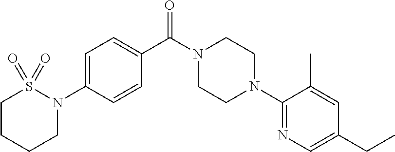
C1=C(N2S(=O)(=O)CCCC2)C=CC(C(N2CCN(C3=NC=C(CC)C=C3C)CC2)=O)=C1
